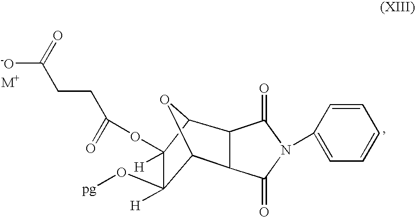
C12C(O[pg])([H])C(OC(=O)CCC(=O)[-O])([H])C(O1)C1C2C(=O)N(C2=CC=CC=C2)C1=O.[M+]
